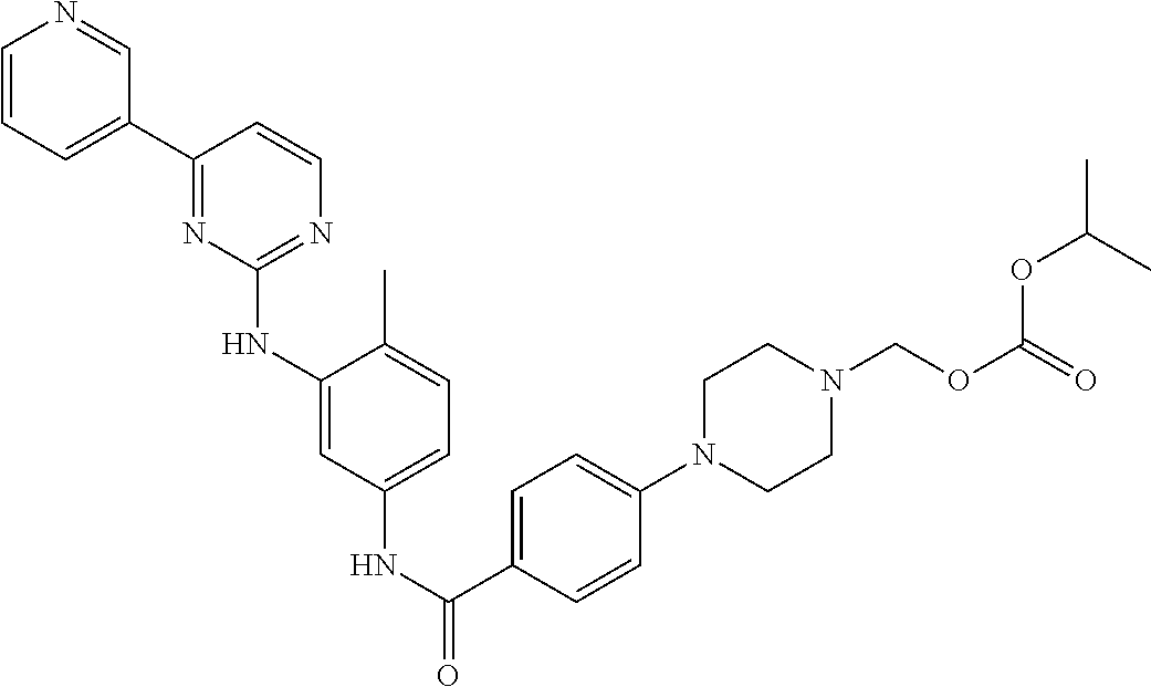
C1=CC=C(C2=NC(NC3=CC(NC(=O)C4=CC=C(N5CCN(COC(=O)OC(C)C)CC5)C=C4)=CC=C3C)=NC=C2)C=N1
